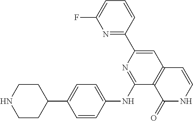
C1CNCCC1C1=CC=C(NC2=NC(C3=NC(F)=CC=C3)=CC3=C2C(=O)NC=C3)C=C1
